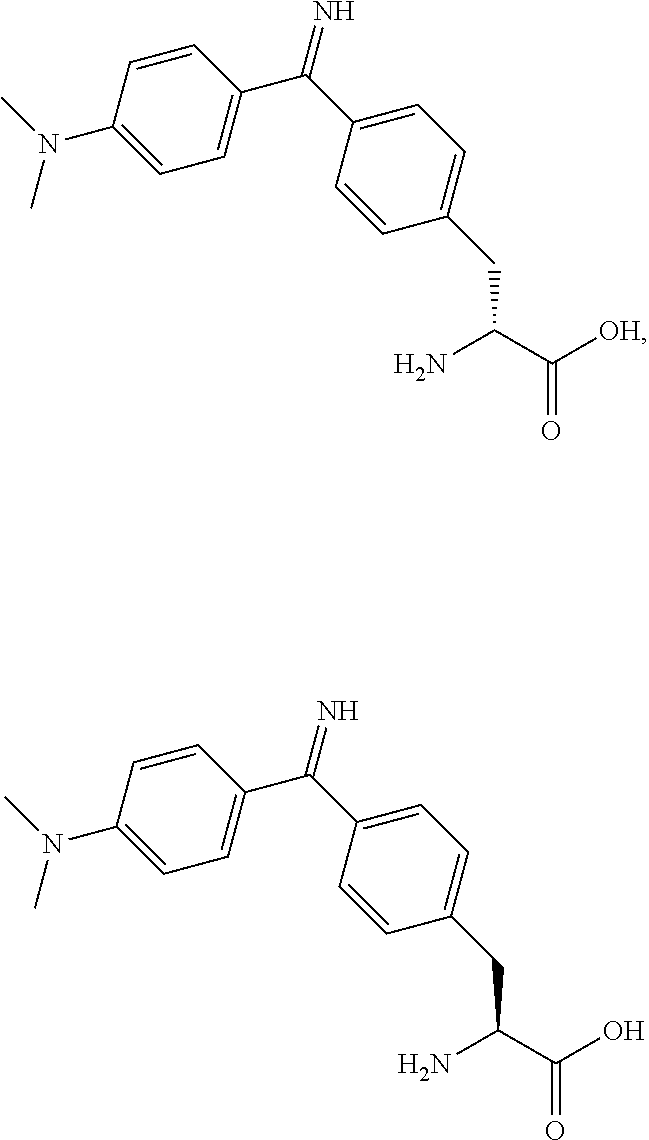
C(C(C([OH])=O)N)C1=CC=C(C(C2=CC=C(N(C)C)C=C2)=N)C=C1.C(C(C(O)=O)N)C1=CC=C(C(C2=CC=C(N(C)C)C=C2)=N)C=C1
